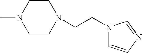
N1(C)CCN(CCN2C=CN=C2)CC1
